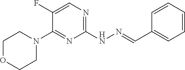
C1OCCN(C2=NC(NN=CC3=CC=CC=C3)=NC=C2F)C1
